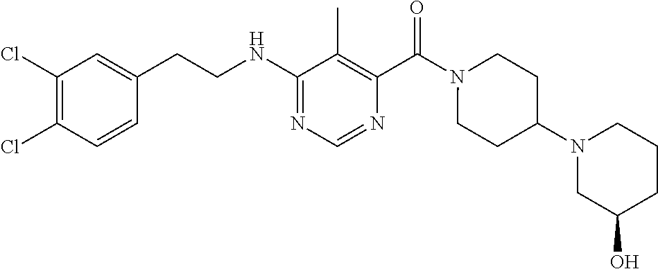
C(CNC1=NC=NC(C(N2CCC(N3CC(O)CCC3)CC2)=O)=C1C)C1=CC(Cl)=C(Cl)C=C1
